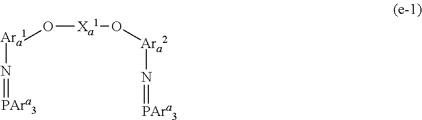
[Ara1](O[Xa1]O[Ara2]N=[PAra3])N=[PAra3]
